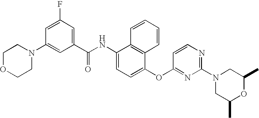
N1(C2=CC(C(NC3=CC=C(OC4=NC(N5CC(C)OC(C)C5)=NC=C4)C4=C3C=CC=C4)=O)=CC(F)=C2)CCOCC1
